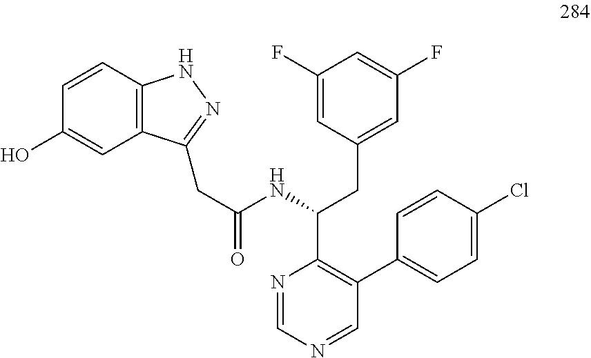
C1(F)=CC(CC(C2=C(C3=CC=C(Cl)C=C3)C=NC=N2)NC(CC2=NNC3=C2C=C(O)C=C3)=O)=CC(F)=C1
